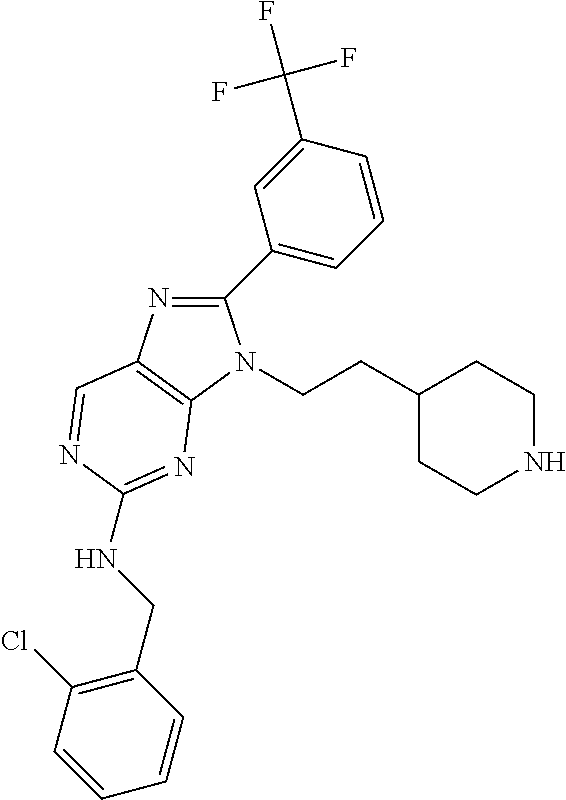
C1(C2=CC=CC(C(F)(F)F)=C2)=NC2=C(N1CCC1CCNCC1)N=C(NCC1=C(Cl)C=CC=C1)N=C2
